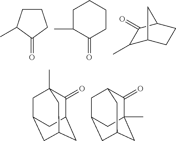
C1(=O)CCCC1C.C1(=O)CCCCC1C.C1(C)C2CCC(C1=O)C2.C1(=O)C2CC3CC(CC1(C)C3)C2.C1(=O)C2(C)CC3CC(CC1C3)C2
